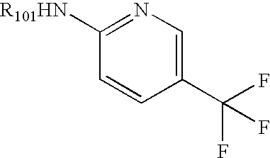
C1(C(F)(F)F)=CN=C([R101HN])C=C1
